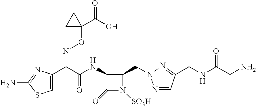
N(C(C(C1=CSC(N)=N1)=NOC1(C(=O)O)CC1)=O)C1C(CN2N=CC(CNC(=O)CN)=N2)N([SO3H])C1=O
